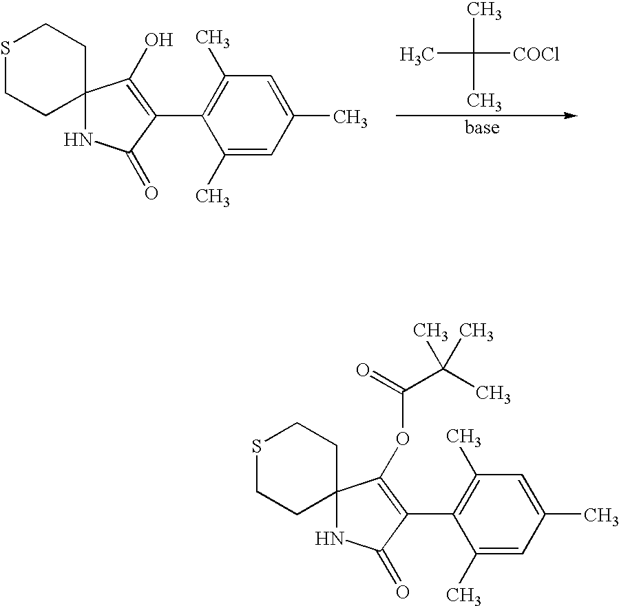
S1CCC2(CC1)NC(=O)C(C1=C(C)C=C(C)C=C1C)=C2OC(C(C)(C)C)=O.S1CCC2(CC1)NC(=O)C(C1=C(C)C=C(C)C=C1C)=C2O.CC(C)([COCl])C
